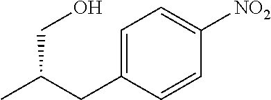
CC(CC1=CC=C([NO2])C=C1)CO
